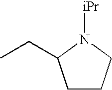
C1CCN([iPr])C1CC
